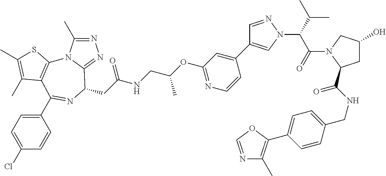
N1=C(C)N2C(=N1)C(CC(NCC(OC1=NC=CC(C3=CN(C(C(N4C(C(NCC5=CC=C(C6=C(C)N=CO6)C=C5)=O)CC(O)C4)=O)C(C)C)N=C3)=C1)C)=O)N=C(C1=CC=C(Cl)C=C1)C1=C2SC(C)=C1C
